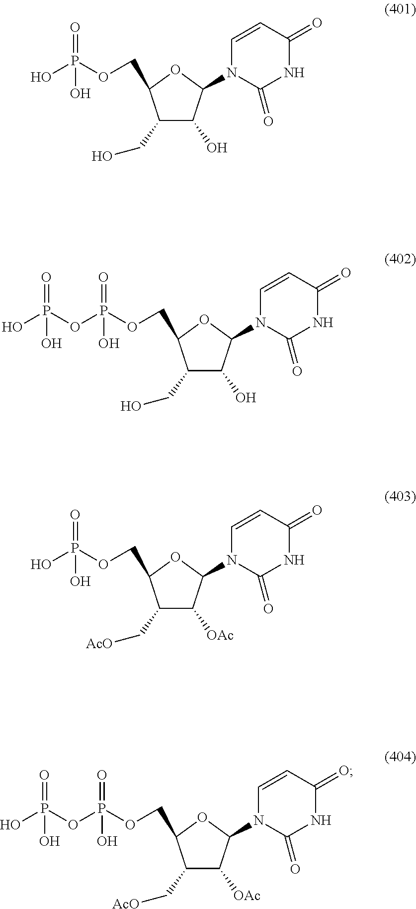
C1(CO)C(O)C(N2C(=O)NC(=O)C=C2)OC1COP(=O)(O)O.C1(C[AcO])C([OAc])C(N2C(=O)NC(=O)C=C2)OC1COP(=O)(O)O.C1(C[AcO])C([OAc])C(N2C(=O)NC(=O)C=C2)OC1COP(=O)(OP(O)(=O)O)O.C1(CO)C(O)C(N2C(=O)NC(=O)C=C2)OC1COP(=O)(O)OP(O)(=O)O
